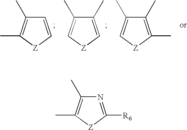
C1=C[Z]C(C)=C1C.C1(C)=C[Z]C=C1C.C1(C)=C(C)[Z]C=C1C.N1=C([R6])[Z]C(C)=C1C
